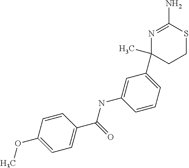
N(C1=CC(C2(C)CCSC(N)=N2)=CC=C1)C(C1=CC=C(OC)C=C1)=O
